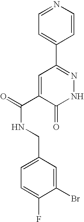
C1=C(C2=NNC(=O)C(C(=O)NCC3=CC=C(F)C(Br)=C3)=C2)C=CN=C1
